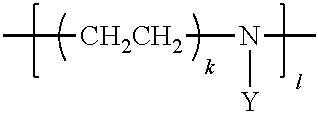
C[CH2CH2]N(C)[Y]
